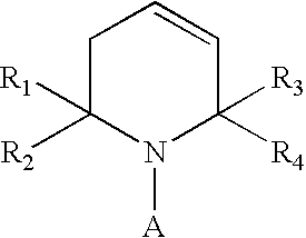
C1C([R1])([R2])N([A])C([R3])([R4])C=C1
